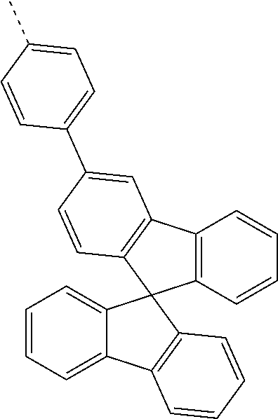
C1=CC=C2C(=C1)C1(C3=C2C=CC=C3)C2=C(C3=C1C=CC(C1=CC=C(C)C=C1)=C3)C=CC=C2
